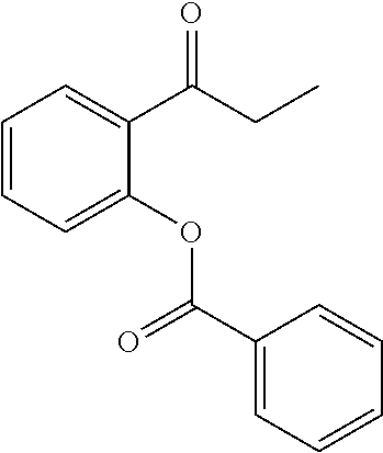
C1=CC=C(C(CC)=O)C(OC(C2=CC=CC=C2)=O)=C1
